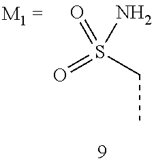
C(C)S(=O)(=O)N
